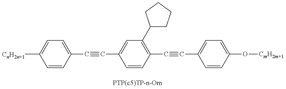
C1=CC(C#CC2=CC(C3CCCC3)=C(C#CC3=CC=C(O[CmH2m+1])C=C3)C=C2)=CC=C1[CnH2n+1]
